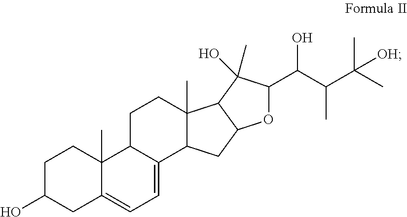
C1C(O)CC2=CC=C3C(C2(C)C1)CCC1(C)C3CC2C1C(O)(C)C(C(C(C(C)(C)[OH])C)O)O2
